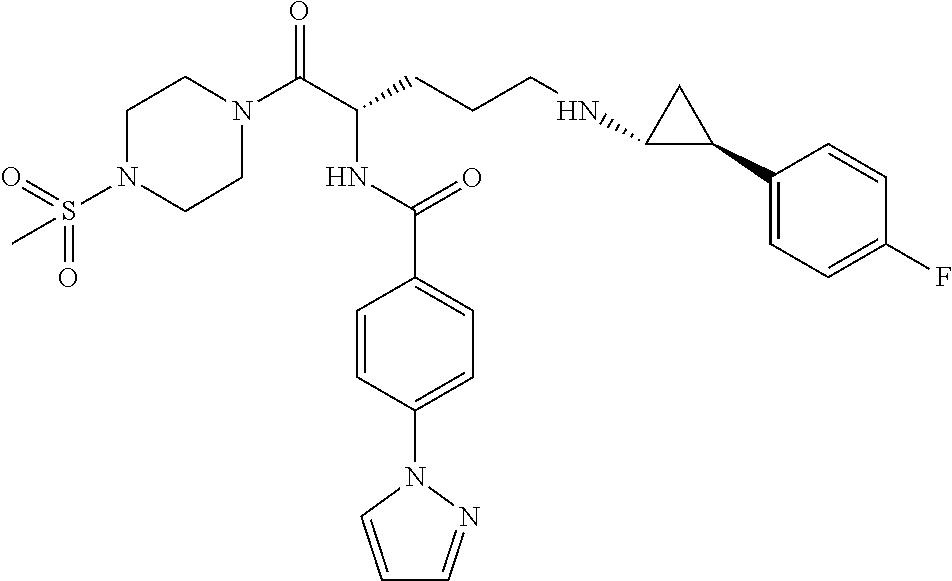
C1N(C(C(CCCNC2C(C3=CC=C(F)C=C3)C2)NC(C2=CC=C(N3C=CC=N3)C=C2)=O)=O)CCN(S(=O)(=O)C)C1
